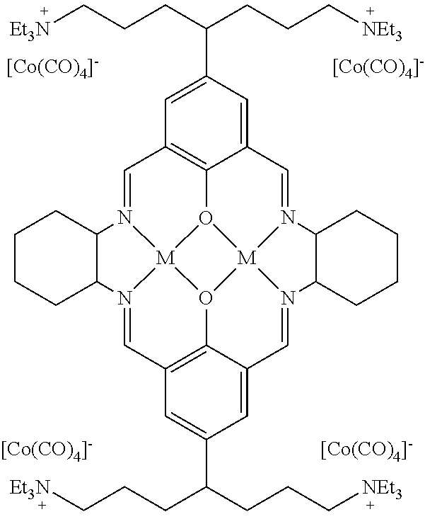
[[Co(CO)4]-].[[Co(CO)4]-].[[Co(CO)4]-].C1=N2[M]34O5C6=C1C=C(C(CCC[NEt3])CCC[Et3N])C=C6C=N1[M]56O3C3=C(C=N4C4CCCCC24)C=C(C(CCC[NEt3])CCC[Et3N])C=C3C=N6C2CCCCC12.[[Co(CO)4]-]
